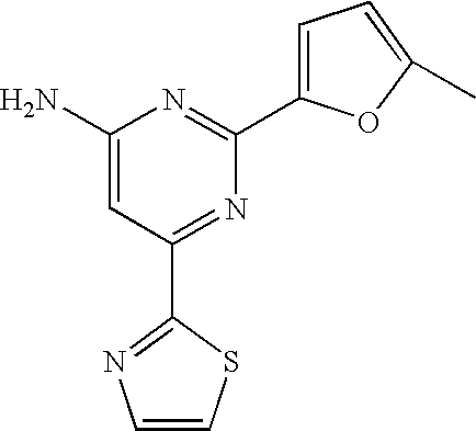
C1(N)=CC(C2=NC=CS2)=NC(C2=CC=C(C)O2)=N1
